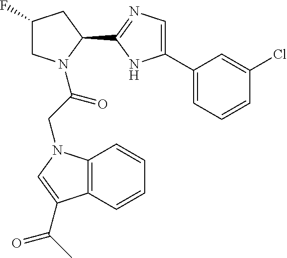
C1C(F)CC(C2=NC=C(C3=CC=CC(Cl)=C3)N2)N1C(CN1C2=C(C(C(C)=O)=C1)C=CC=C2)=O
